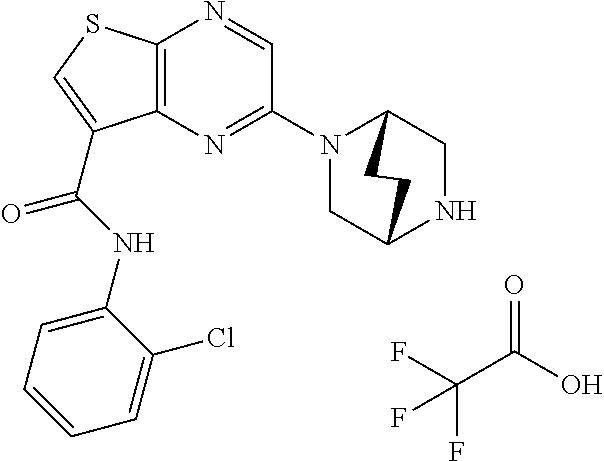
C12=C(N=C(N3CC4NCC3CC4)C=N1)C(C(=O)NC1=CC=CC=C1Cl)=CS2.O=C(O)C(F)(F)F
